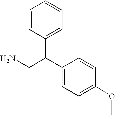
C1(C(CN)C2=CC=CC=C2)=CC=C(OC)C=C1
